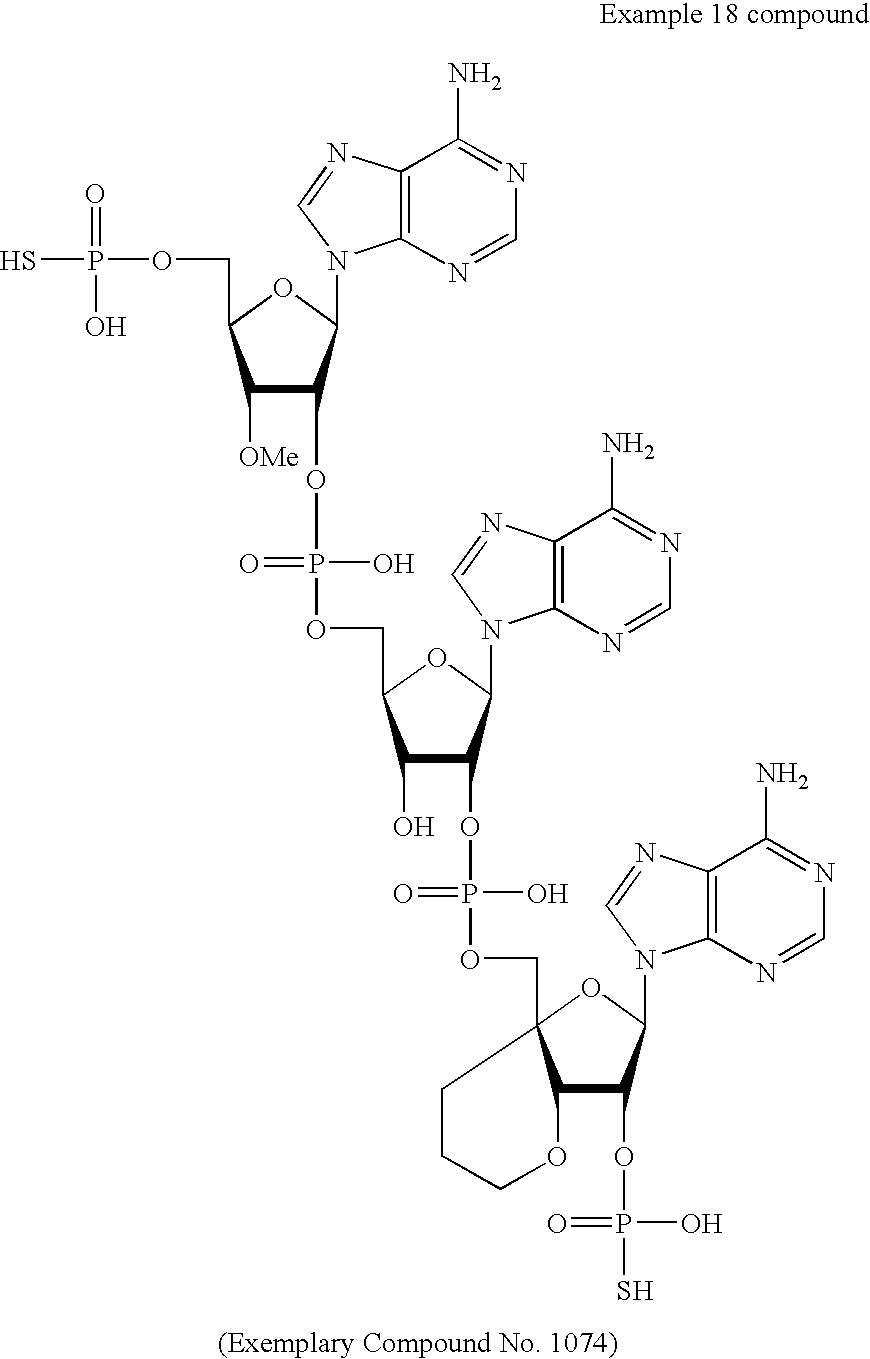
P(S)(OCC1C([OMe])C(OP(=O)(O)OCC2C(O)C(OP(O)(=O)OCC34C(C(OP(=O)(O)S)C(N5C6=C(N=C5)C(N)=NC=N6)O3)OCCC4)C(N3C4=C(N=C3)C(N)=NC=N4)O2)C(N2C3=C(N=C2)C(N)=NC=N3)O1)(=O)O
